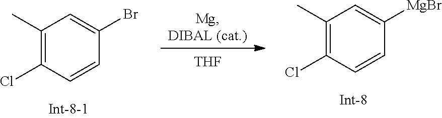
C1(C)=C(Cl)C=CC([MgBr])=C1.C1(C)=C(Cl)C=CC(Br)=C1.[THF]
